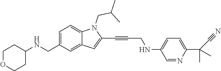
C1OCCC(NCC2=CC=C3C(=C2)C=C(C#CCNC2=CC=C(C(C)(C)C#N)N=C2)N3CC(C)C)C1
